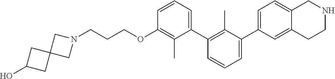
C1(OCCCN2CC3(C2)CC(O)C3)=C(C)C(C2=C(C)C(C3=CC=C4C(=C3)CCNC4)=CC=C2)=CC=C1
